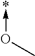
*<-OC
